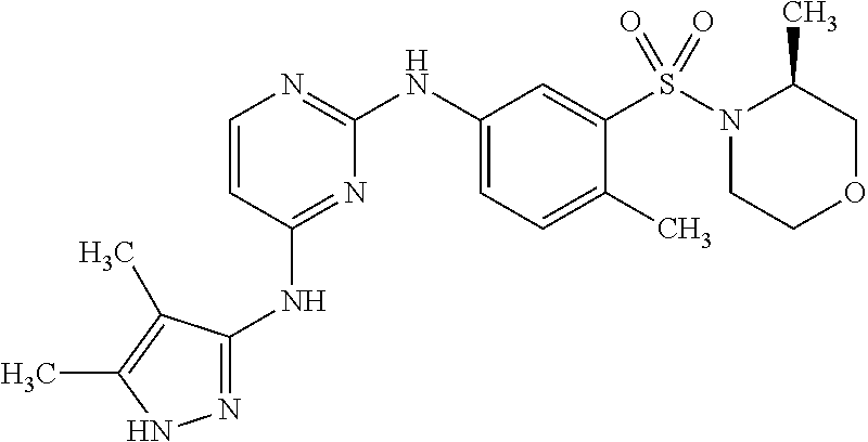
N1=C(NC2=NC(NC3=CC=C(C)C(S(N4CCOCC4C)(=O)=O)=C3)=NC=C2)C(C)=C(C)N1
